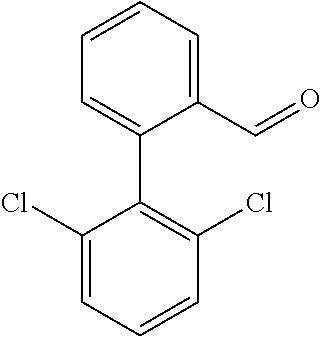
C1(C=O)=CC=CC=C1C1=C(Cl)C=CC=C1Cl
